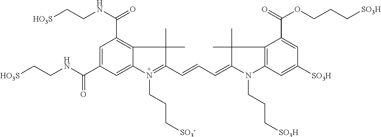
C1=C(C(=O)NCC[HO3S])C=C2C(=C1C(NCC[HO3S])=O)C(C)(C)C(C=CC=C1N(CCC[SO3H])C3=C(C(C(OCCC[SO3H])=O)=CC([SO3H])=C3)C1(C)C)=N2CCC[SO3-]
